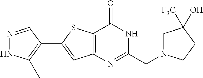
N1=CC(C2=CC3=C(S2)C(=O)NC(CN2CC(O)([F3C])CC2)=N3)=C(C)N1
